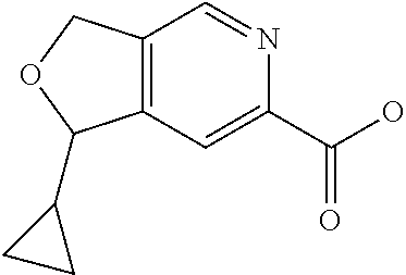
C12=C(C=C(C(O)=O)N=C1)C(C1CC1)OC2
